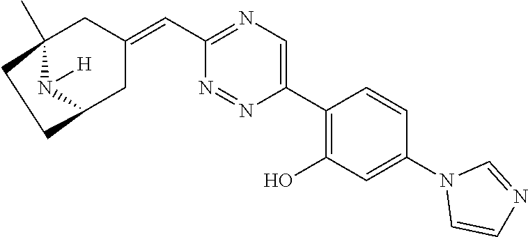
C12(C)N([H])C(CC(=CC3=NC=C(C4=C(O)C=C(N5C=CN=C5)C=C4)N=N3)C1)CC2
